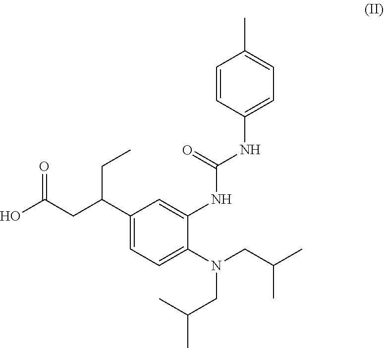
C1=CC(NC(NC2=CC(C(CC(O)=O)CC)=CC=C2N(CC(C)C)CC(C)C)=O)=CC=C1C
